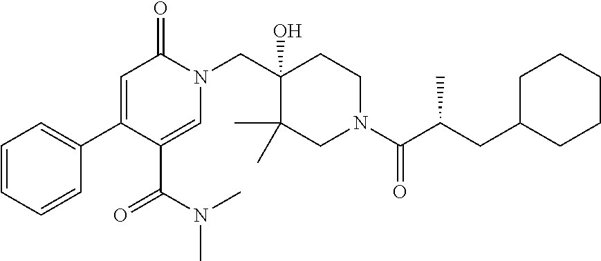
N1(CC2(O)C(C)(C)CN(C(=O)C(C)CC3CCCCC3)CC2)C(=O)C=C(C2=CC=CC=C2)C(C(N(C)C)=O)=C1
